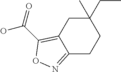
C12=NOC(C(=O)O)=C1CC(CC)(C)CC2
